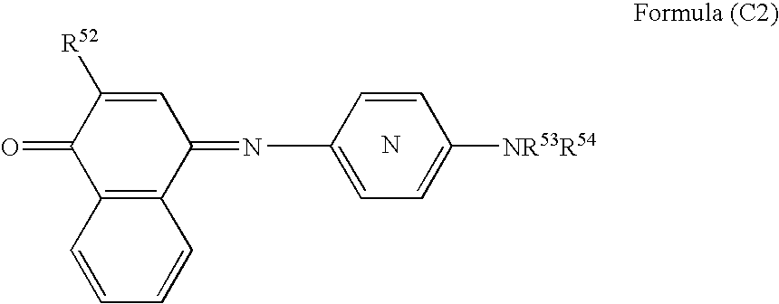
C1=C(N=C2C=C([R52])C(=O)C3=C2C=CC=C3)C=CC([NR53R54])=C1.N
